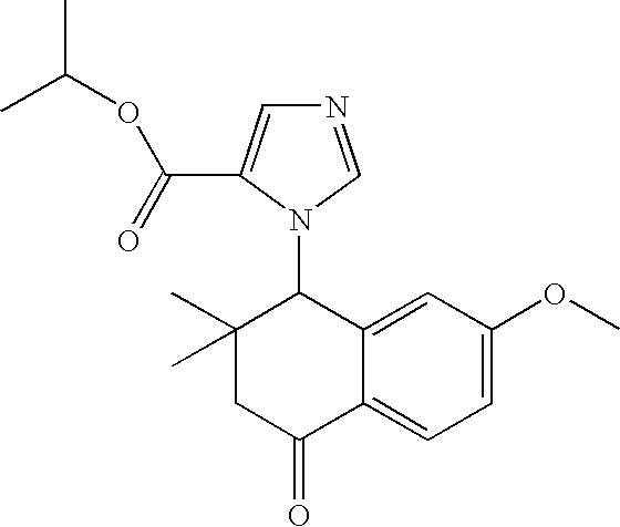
C12=CC(OC)=CC=C1C(=O)CC(C)(C)C2N1C=NC=C1C(=O)OC(C)C
